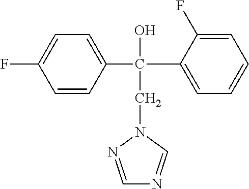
FC1=CC=C(C(C2=CC=CC=C2F)(O)CN2N=CN=C2)C=C1
